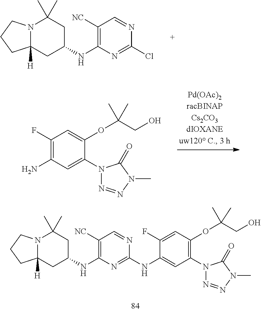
C12([H])N(CCC1)C(C)(C)CC(NC1=C([NC])C=NC(Cl)=N1)C2.C1(N2N=NN(C)C2=O)=CC(N)=C(F)C=C1OC(C)(C)CO.C12([H])N(CCC1)C(C)(C)CC(NC1=C([NC])C=NC(NC3=CC(N4N=NN(C)C4=O)=C(OC(C)(C)CO)C=C3F)=N1)C2
